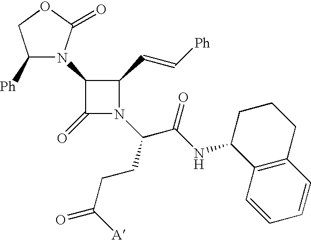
C1([Ph])N(C2C(=O)N(C(CCC(=O)[A])C(=O)NC3C4=C(CCC3)C=CC=C4)C2C=C[Ph])C(=O)OC1
